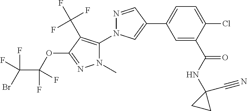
N1=CC(C2=CC=C(Cl)C(C(NC3(C#N)CC3)=O)=C2)=CN1C1=C(C(F)(F)F)C(OC(C(Br)(F)F)(F)F)=NN1C
